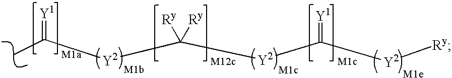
[Y2](C([Ry])([Ry])[Y2]C(C)=[Y1])C([Y2][Ry])=[Y1]
